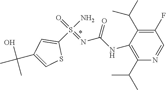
C1(S(N)(=O)=NC(NC2=C(C(C)C)N=CC(F)=C2C(C)C)=O)=CC(C(C)(O)C)=CS1
